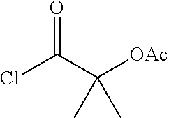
O=C(C([OAc])(C)C)Cl
